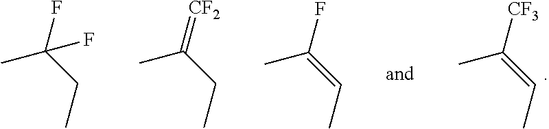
CC(=CC)[CF3].CC(CC)(F)F.CC(CC)=[CF2].CC(=CC)F
